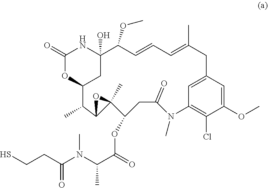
C1(OC)=CC2=CC(=C1Cl)N(C)C(=O)CC(OC(C(N(C(CCS)=O)C)C)=O)C1(C)OC1C(C)C1OC(=O)NC(O)(C(OC)C=CC=C(C)C2)C1
